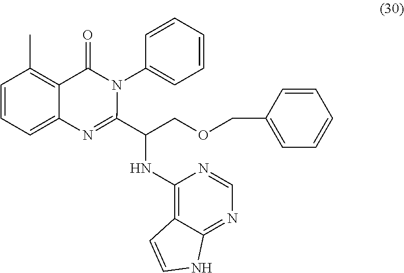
C1=CC=C2C(=C1C)C(=O)N(C1=CC=CC=C1)C(C(COCC1=CC=CC=C1)NC1=C3C(=NC=N1)NC=C3)=N2
